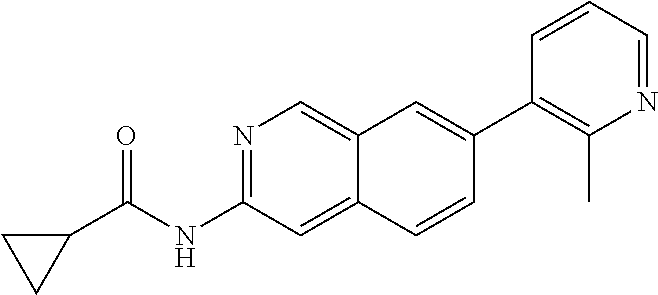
C1(C2=CC3=CN=C(NC(=O)C4CC4)C=C3C=C2)=C(C)N=CC=C1
